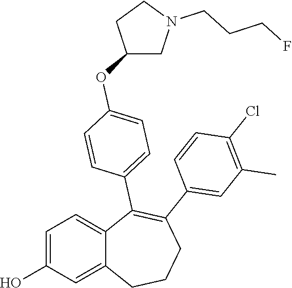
C1=C(O)C=C2C(=C1)C(C1=CC=C(OC3CN(CCCF)CC3)C=C1)=C(C1=CC(C)=C(Cl)C=C1)CCC2
